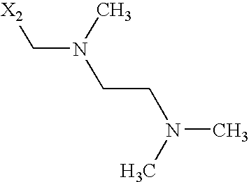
[X2]CN(CCN(C)C)C
